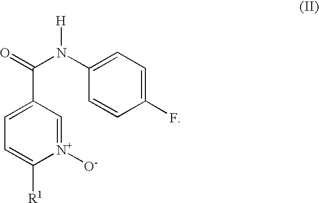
[N+]1([O-])=CC(C(=O)N(C2=CC=C(F)C=C2)[H])=CC=C1[R1]
